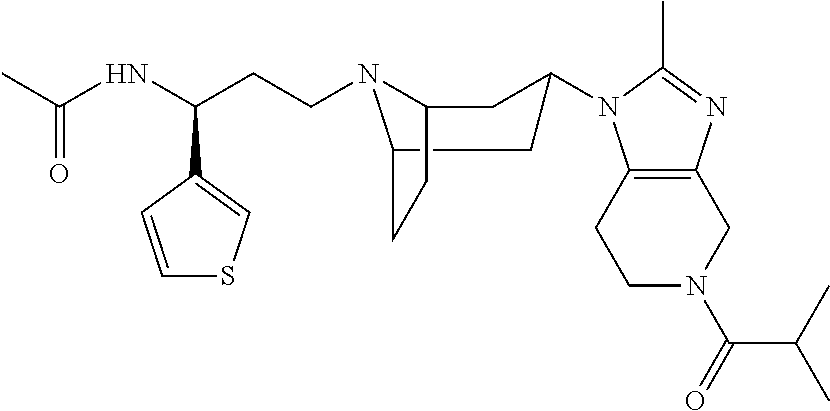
C1N(C(C(C)C)=O)CC2=C(C1)N(C1CC3N(CCC(C4=CSC=C4)NC(C)=O)C(CC3)C1)C(C)=N2
